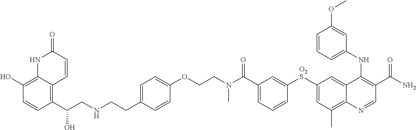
[O2S](C1=CC(C)=C2C(=C1)C(NC1=CC=CC(OC)=C1)=C(C(N)=O)C=N2)C1=CC(C(N(CCOC2=CC=C(CCNCC(C3=C4C=CC(=O)NC4=C(O)C=C3)O)C=C2)C)=O)=CC=C1
